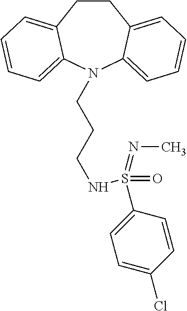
C1CC2=CC=CC=C2N(CCCNS(C2=CC=C(Cl)C=C2)(=O)=NC)C2=CC=CC=C12
